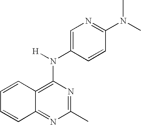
C1=CC2=C(N([H])C3=CN=C(N(C)C)C=C3)N=C(C)N=C2C=C1
